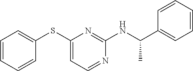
C1=CC=CC(SC2=CC=NC(NC(C3=CC=CC=C3)C)=N2)=C1
